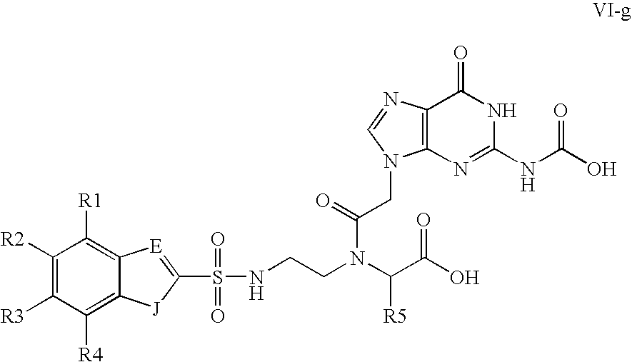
C1([R2])=C([R3])C([R4])=C2C(=C1[R1])[E]=C(S(NCCN(C(CN1C3=C(N=C1)C(=O)NC(NC(=O)O)=N3)=O)C([R5])C(=O)O)(=O)=O)[J]2
